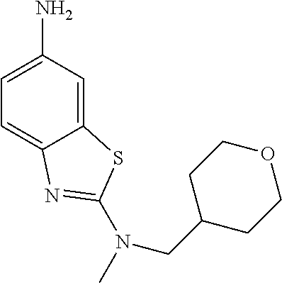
C12=CC(N)=CC=C1N=C(N(C)CC1CCOCC1)S2
